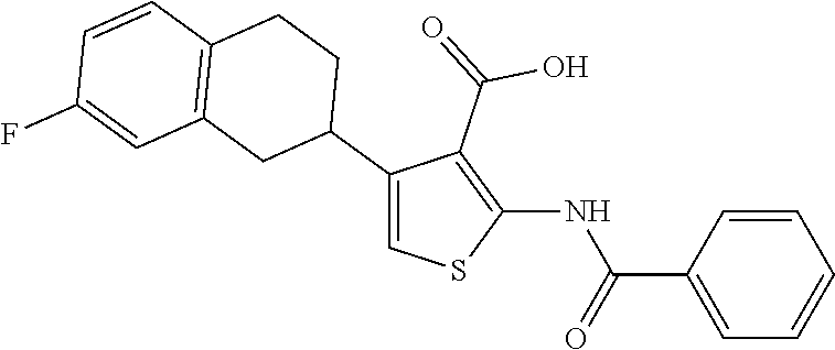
C1(C2CCC3=C(C2)C=C(F)C=C3)=CSC(NC(C2=CC=CC=C2)=O)=C1C(=O)O
